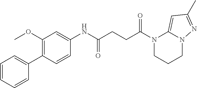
N1(C(=O)CCC(=O)NC2=CC(OC)=C(C3=CC=CC=C3)C=C2)CCCN2C1=CC(C)=N2
